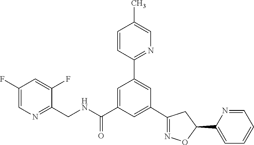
C1(C2=NOC(C3=CC=CC=N3)C2)=CC(C(NCC2=NC=C(F)C=C2F)=O)=CC(C2=NC=C(C)C=C2)=C1
